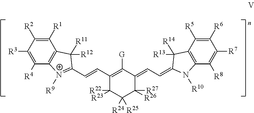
C1([R1])=C([R2])C([R3])=C([R4])C2=C1C([R12])([R11])C(C=CC1=C([G])C(=CC=C3N([R10])C4=C(C([R5])=C([R6])C([R7])=C4[R8])C3([R13])[R14])C([R27])([R26])C([R24])([R25])C1([R22])[R23])=[N+]2[R9]
